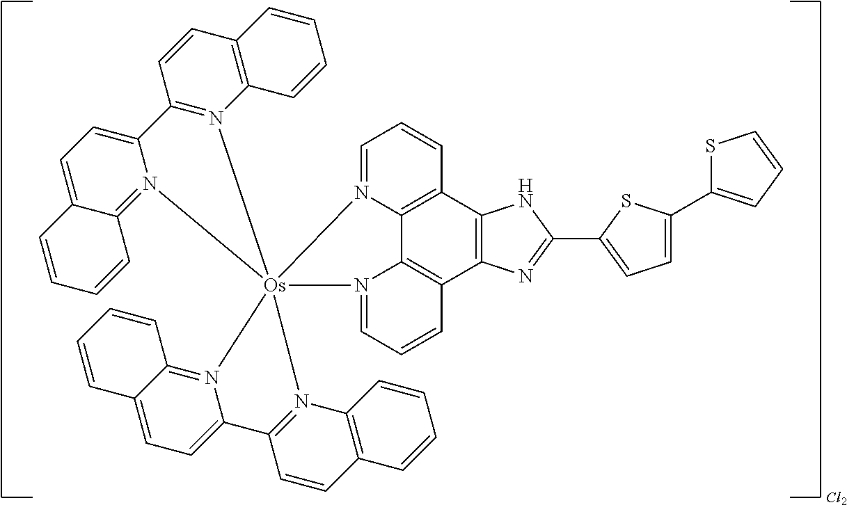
C1=N2C3=C(C=C1)C1=C(C4=C3N(=CC=C4)[Os]234(N2=C(C=CC5=C2C=CC=C5)C2=CC=C5C(=N23)C=CC=C5)N2=C3C(=CC=C2C2=N4C4=C(C=C2)C=CC=C4)C=CC=C3)N=C(C2=CC=C(C3=CC=CS3)S2)N1
